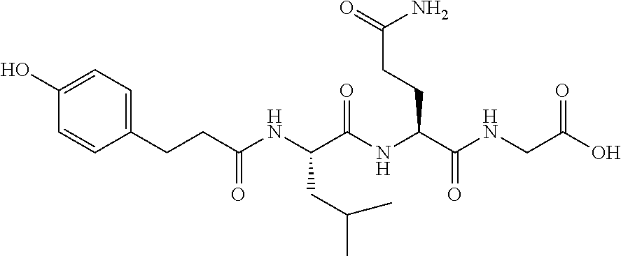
C1(CCC(NC(C(NC(C(NCC(O)=O)=O)CCC(N)=O)=O)CC(C)C)=O)=CC=C(O)C=C1
